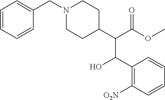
C1=CC=CC(CN2CCC(C(C(OC)=O)C(O)C3=C([O2N])C=CC=C3)CC2)=C1
